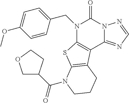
C1=CC(OC)=CC=C1CN1C2=C(C3=NC=NN3C1=O)C1=C(S2)N(C(C2COCC2)=O)CCC1
